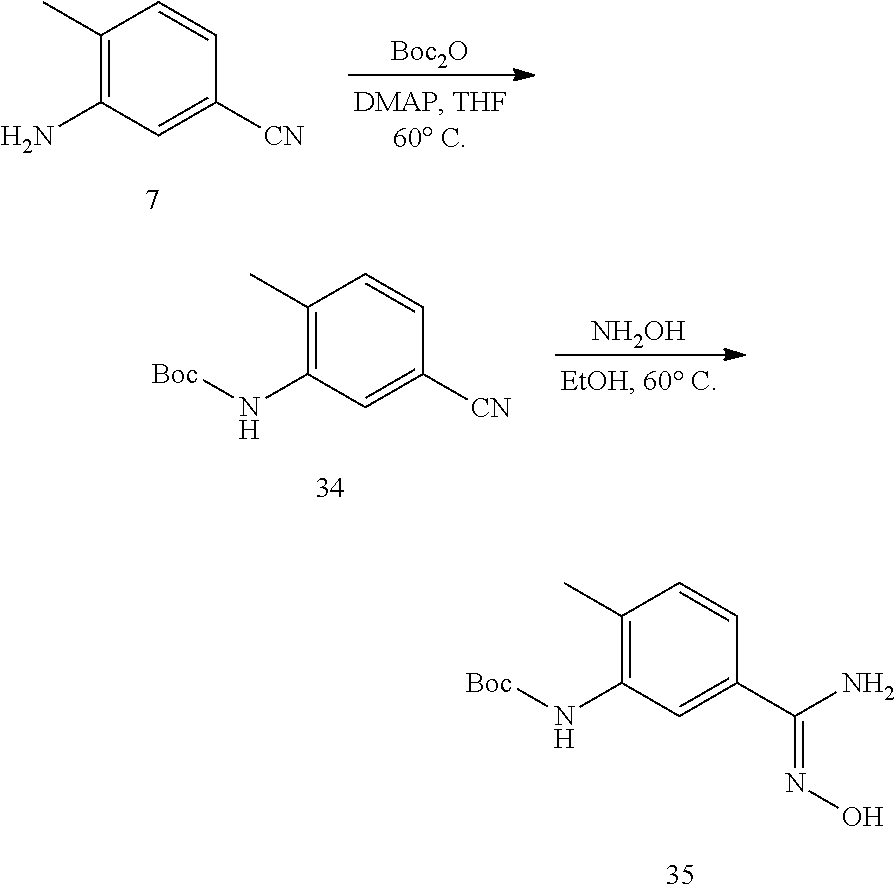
C1(C)=C(N)C=C([CN])C=C1.[Boc2O].C1(C)=C(N[Boc])C=C([CN])C=C1.[NH2OH].C1(C)=C(N[Boc])C=C(C(N)=NO)C=C1
